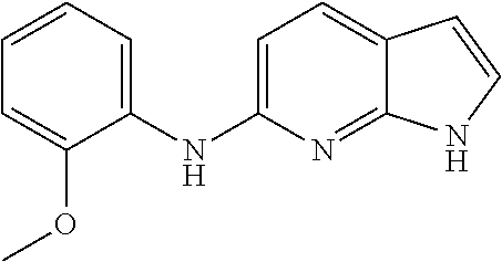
C1(NC2=CC=C3C(=N2)NC=C3)=CC=CC=C1OC
